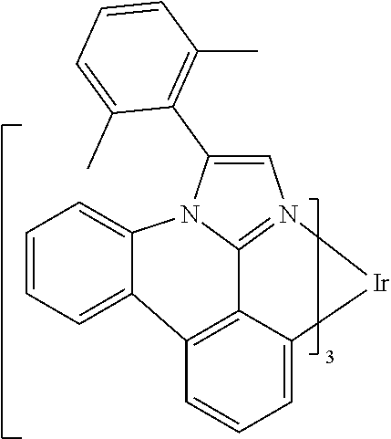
C1=CC=C2C3=C4C5=N(C=C(C6=C(C)C=CC=C6C)N5C2=C1)[Ir]C4=CC=C3
